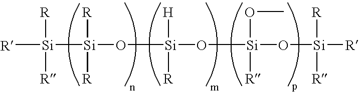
[R][Si]([Si]([R])([R])O[Si](O[Si](O[Si]([R])([R])[R])(OC)[R])([R])[H])([R])[R]
